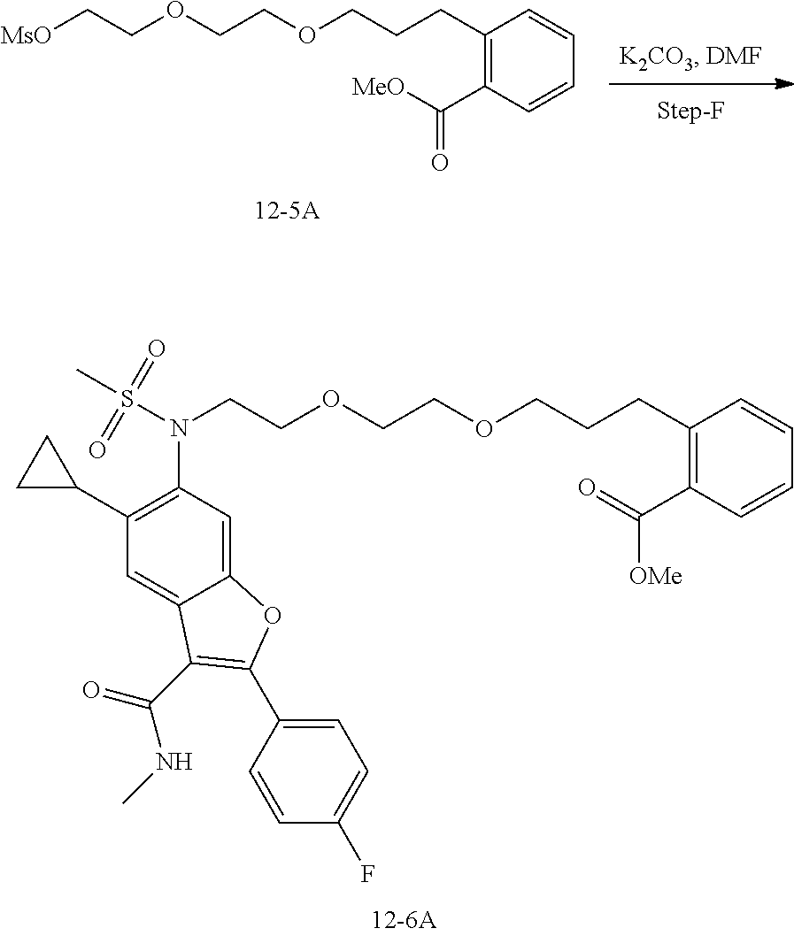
C(CCC1=C(C(=O)[OMe])C=CC=C1)OCCOCCN(S(C)(=O)=O)C1=C(C2CC2)C=C2C(=C1)OC(C1=CC=C(F)C=C1)=C2C(=O)NC.C1(CCCOCCOCC[MsO])=C(C([MeO])=O)C=CC=C1
